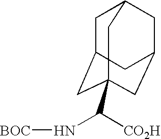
C1C2CC3(C([CO2H])N[BOC])CC(CC1C3)C2
